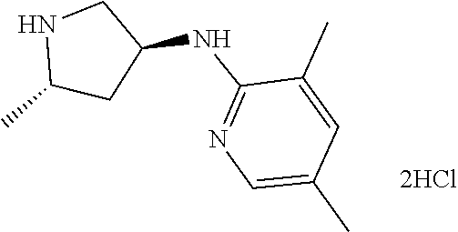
C1(C)CC(NC2=NC=C(C)C=C2C)CN1
